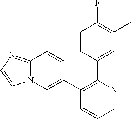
C12=NC=CN1C=C(C1=C(C3=CC(C)=C(F)C=C3)N=CC=C1)C=C2
